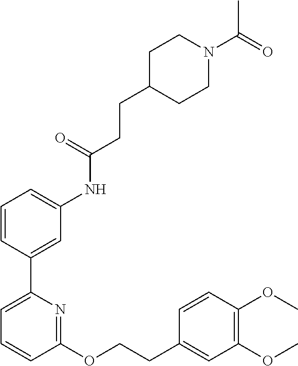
C1=CC(C2=CC=CC(OCCC3=CC(OC)=C(OC)C=C3)=N2)=CC(NC(=O)CCC2CCN(C(=O)C)CC2)=C1
